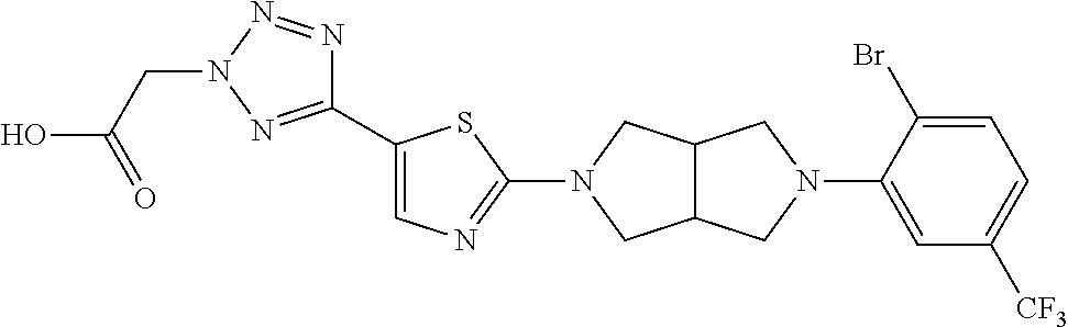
C1(C2=CN=C(N3CC4C(C3)CN(C3=CC([CF3])=CC=C3Br)C4)S2)=NN(CC(O)=O)N=N1
